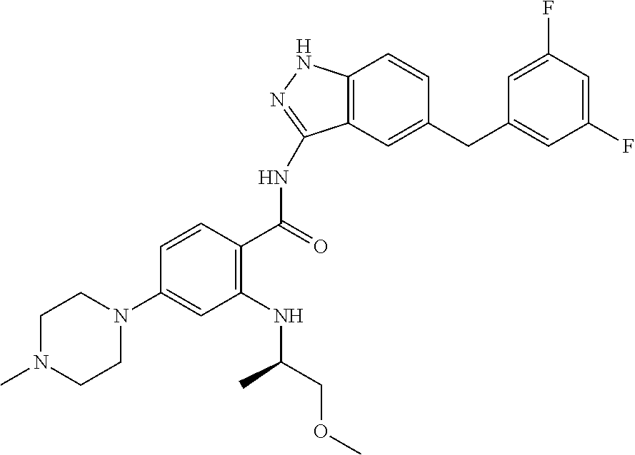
C1N(C)CCN(C2=CC(NC(COC)C)=C(C(=O)NC3=NNC4=C3C=C(CC3=CC(F)=CC(F)=C3)C=C4)C=C2)C1
